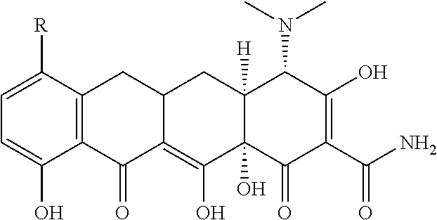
C1=C(O)C2=C(C([R])=C1)CC1C(=C(O)C3(O)C([H])(C1)C(N(C)C)C(O)=C(C(N)=O)C3=O)C2=O
